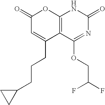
C12=C(C(OCC(F)F)=NC(=O)N1)C(CCCC1CC1)=CC(=O)O2
